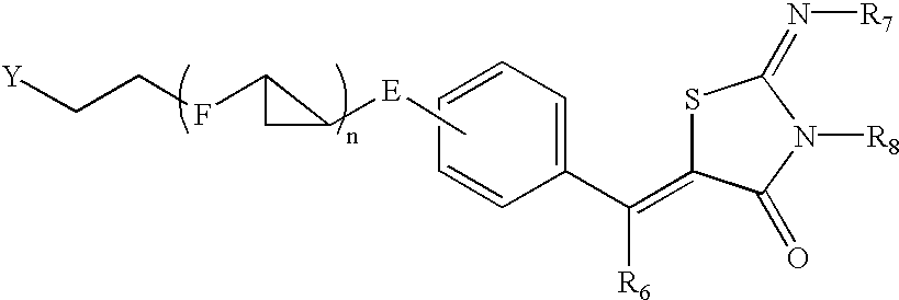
C1=CC=CC=C1C(=C1SC(=N[R7])N([R8])C1=O)[R6].C[E]C1C(FCC[Y])C1
